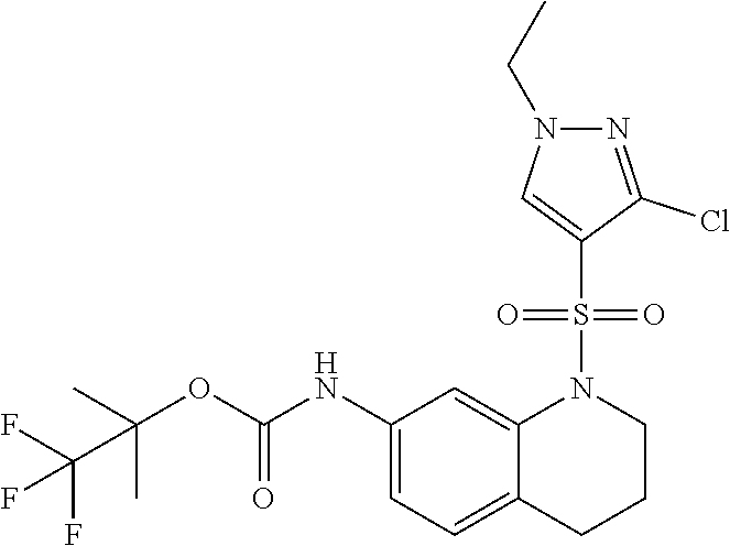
C(OC(NC1=CC=C2C(=C1)N(S(=O)(=O)C1=CN(CC)N=C1Cl)CCC2)=O)(C)(C)C(F)(F)F
